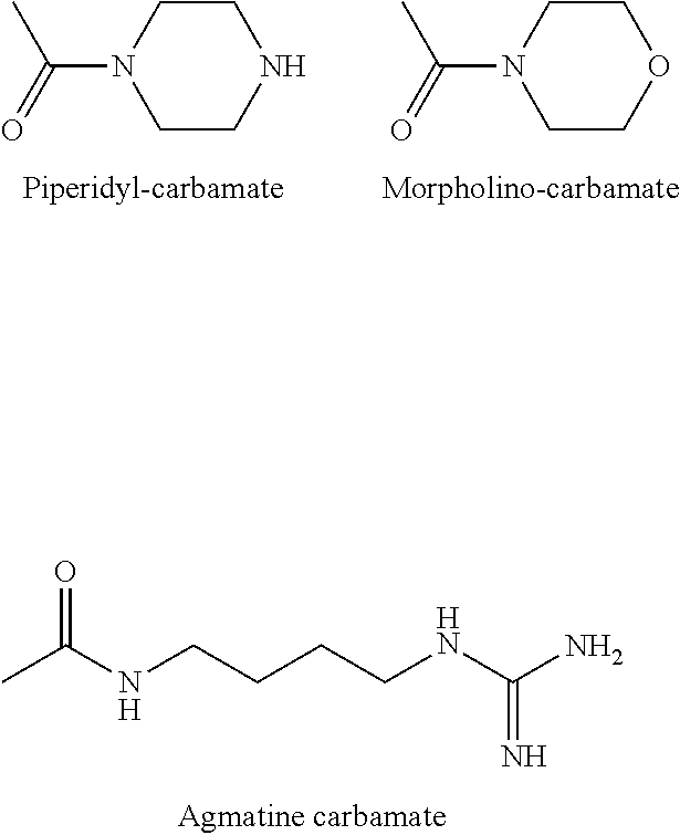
C1COCCN1C(=O)C.C1CNCCN1C(=O)C.CC(NCCCCNC(N)=N)=O
